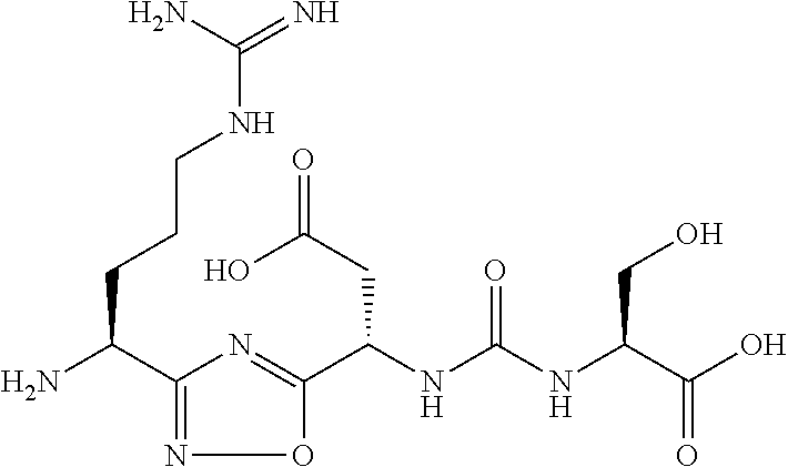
C1(C(N)CCCNC(=N)N)=NOC(C(NC(NC(C(O)=O)CO)=O)CC(=O)O)=N1
